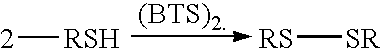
[RSH][2].[RS][SR]
